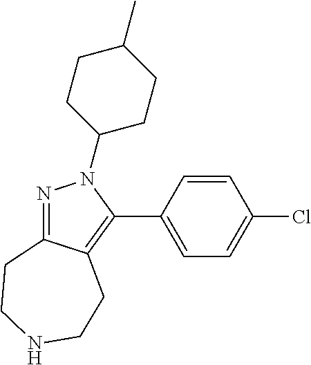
N1=C2C(=C(C3=CC=C(Cl)C=C3)N1C1CCC(C)CC1)CCNCC2
